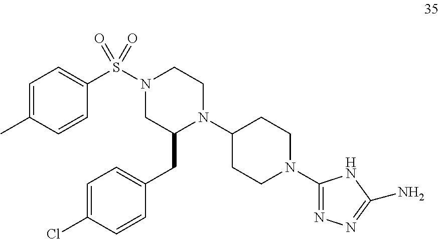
C1=C(Cl)C=CC(CC2N(C3CCN(C4=NN=C(N)N4)CC3)CCN(S(C3=CC=C(C)C=C3)(=O)=O)C2)=C1
